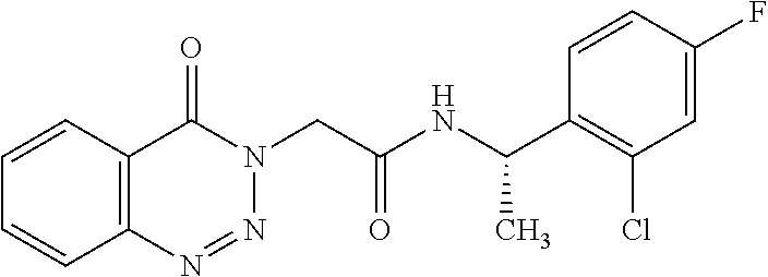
C1=CC2=C(C=C1)N=NN(CC(NC(C1=C(Cl)C=C(F)C=C1)C)=O)C2=O
